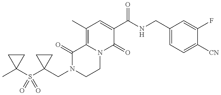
C1(CN2CCN3C(=C(C)C=C(C(NCC4=CC=C([CN])C(F)=C4)=O)C3=O)C2=O)(S(C2(C)CC2)(=O)=O)CC1
